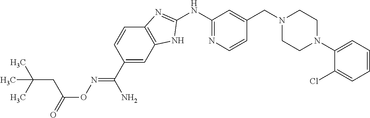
C1(NC2=NC=CC(CN3CCN(C4=CC=CC=C4Cl)CC3)=C2)=NC2=C(N1)C=C(C(=NOC(=O)CC(C)(C)C)N)C=C2
